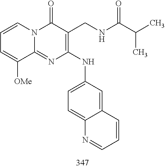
C1=CC=C([OMe])C2=NC(NC3=CC=C4C(=C3)C=CC=N4)=C(CNC(C(C)C)=O)C(=O)N12
